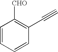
C1=CC=CC(C#C)=C1[CHO]
